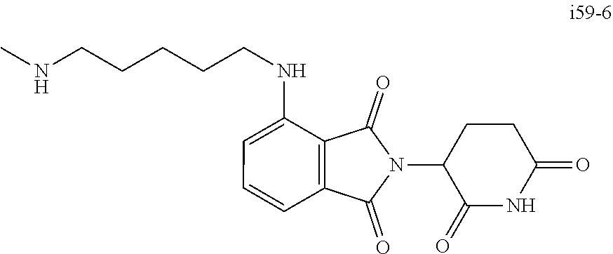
C1=CC=C(NCCCCCNC)C2=C1C(=O)N(C1C(=O)NC(=O)CC1)C2=O
